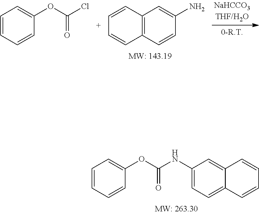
C1=CC=CC(OC(NC2=CC=C3C(=C2)C=CC=C3)=O)=C1.C12=C(C=CC(N)=C1)C=CC=C2.C1=CC=CC(OC(Cl)=O)=C1
